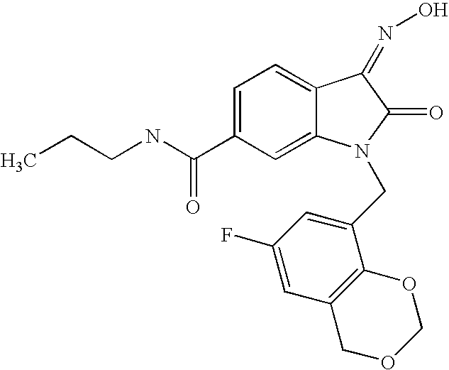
C1=C(C(NCCC)=O)C=C2C(=C1)C(=NO)C(=O)N2CC1=CC(F)=CC2=C1OCOC2
